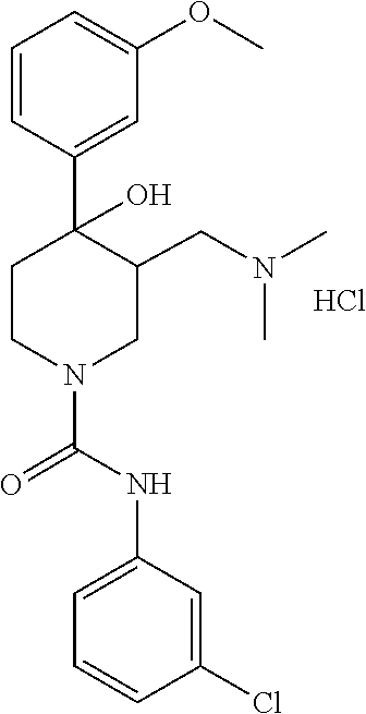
C1=CC(Cl)=CC(NC(=O)N2CC(CN(C)C)C(C3=CC(OC)=CC=C3)(O)CC2)=C1.Cl
